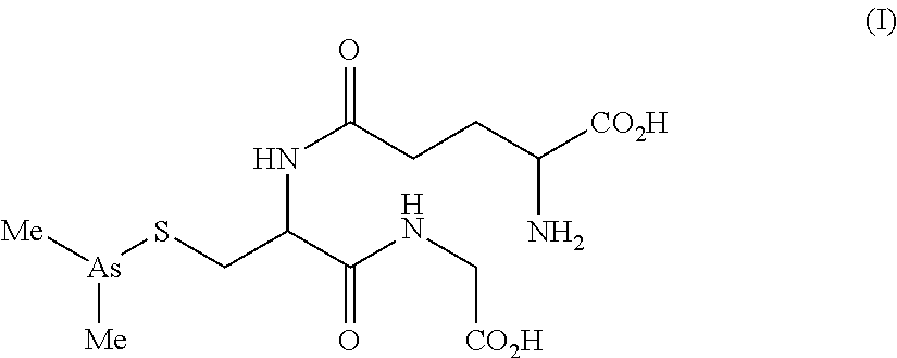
N(C(C(NC[CO2H])=O)CS[As]([Me])[Me])C(CCC([CO2H])N)=O
